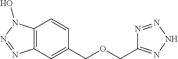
C12=C(C=C(COCC3=NNN=N3)C=C1)N=NN2O
